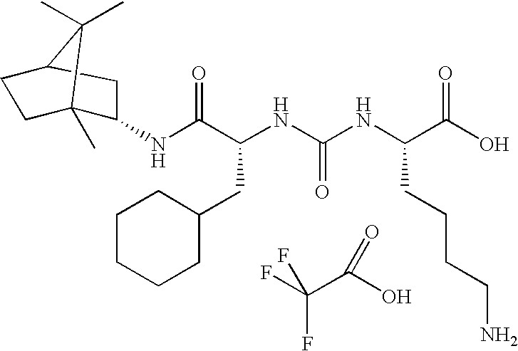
FC(C(O)=O)(F)F.N(C(C(NC(NC(C(O)=O)CCCCN)=O)CC1CCCCC1)=O)C1C2(C)CCC(C1)C2(C)C
